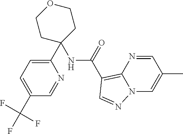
C1(C2=CC=C(C(F)(F)F)C=N2)(NC(C2=C3N=CC(C)=CN3N=C2)=O)CCOCC1
